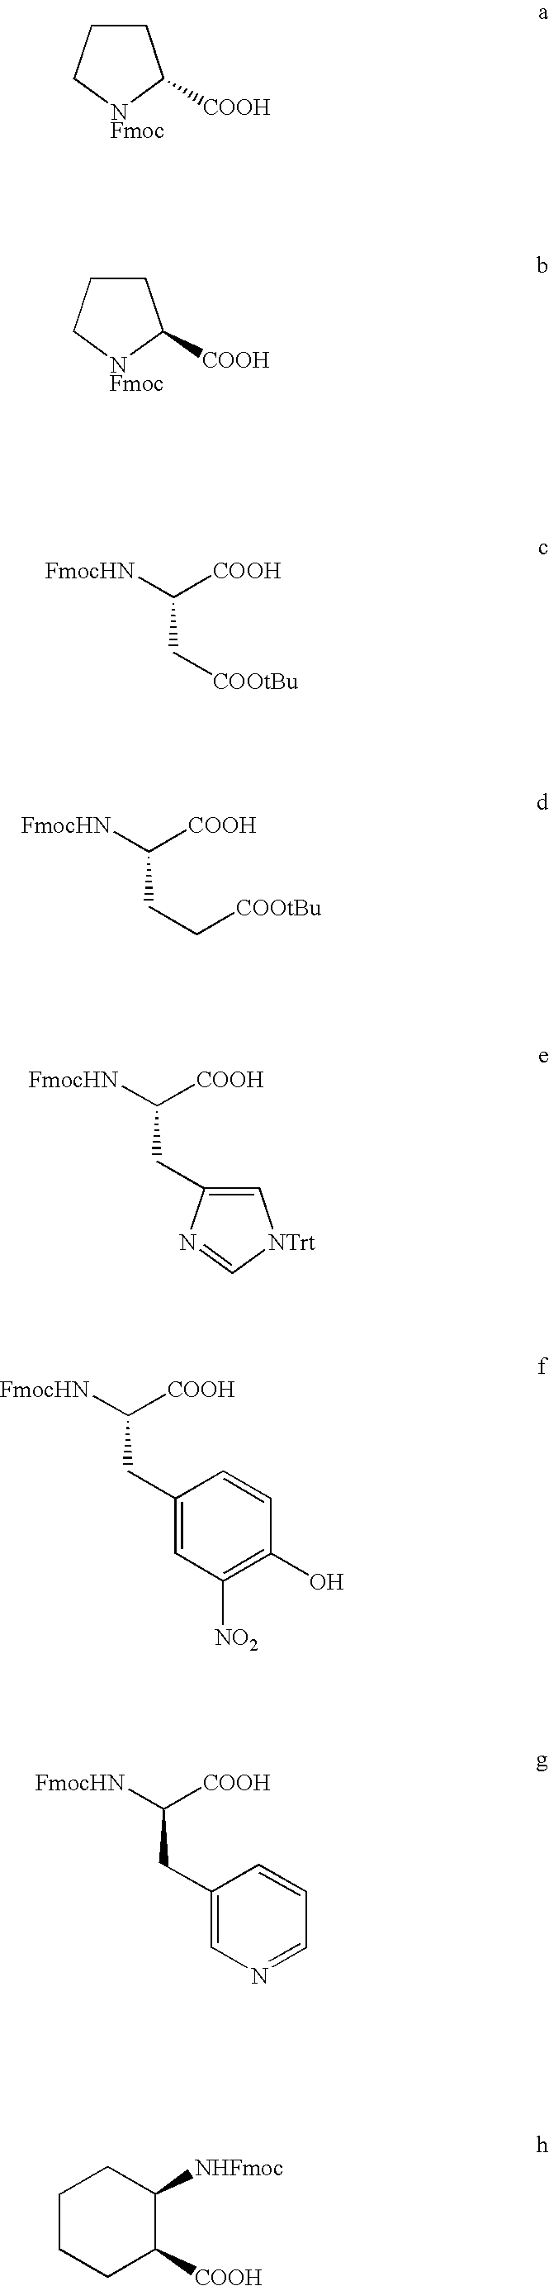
[NFmoc]1C([COOH])CCC1.[NFmoc]1C([COOH])CCC1.C(C[COOtBu])([FmocHN])[COOH].C(CC[COOtBu])([FmocHN])[COOH].C(CC1=C[NTrt]C=N1)([FmocHN])[COOH].C(CC1=CC([NO2])=C(O)C=C1)([FmocHN])[COOH].C(CC1=CN=CC=C1)([FmocHN])[COOH].C1CCC([COOH])C([NHFmoc])C1
